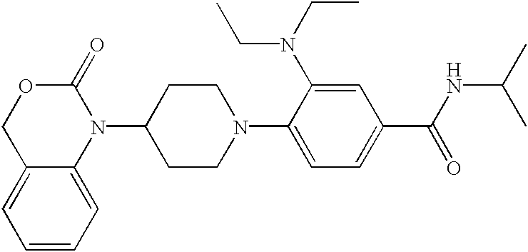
C12=CC=CC=C1N(C1CCN(C3=CC=C(C(=O)NC(C)C)C=C3N(CC)CC)CC1)C(=O)OC2
